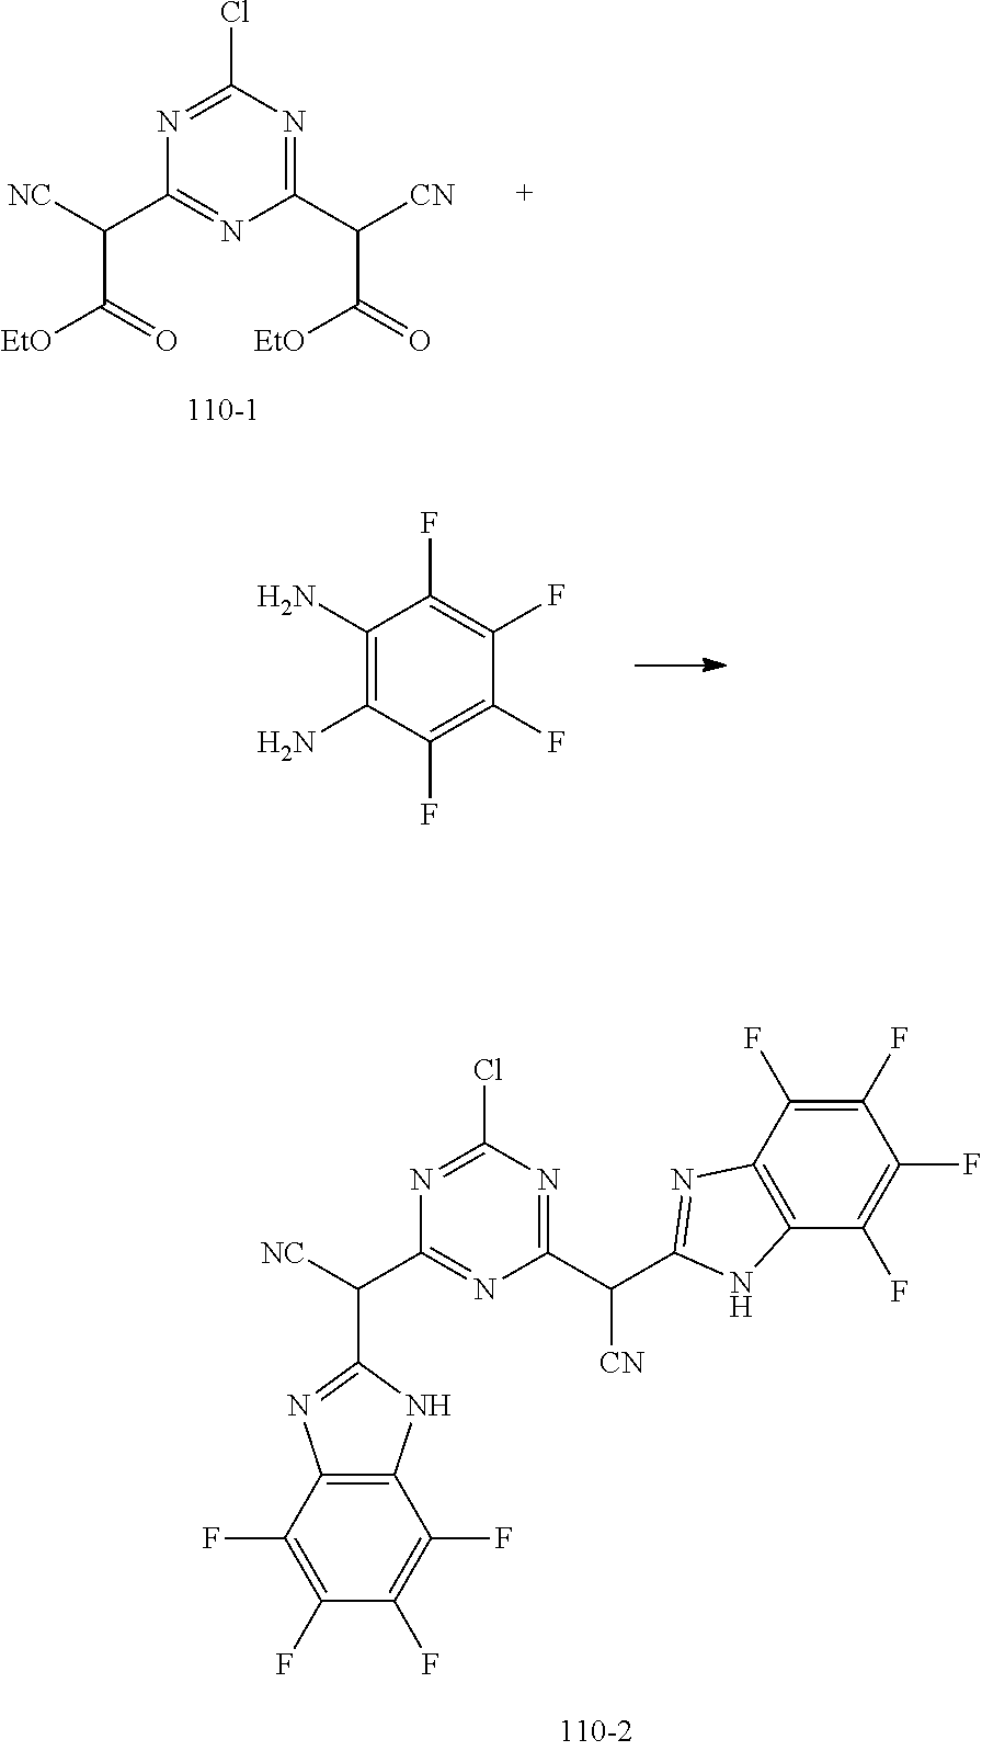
N1=C(C([CN])C(=O)[EtO])N=C(C([NC])C([EtO])=O)N=C1Cl.C1(N)=C(N)C(F)=C(F)C(F)=C1F.C1(Cl)=NC(C(C2=NC3=C(N2)C(F)=C(F)C(F)=C3F)[NC])=NC(C([CN])C2=NC3=C(N2)C(F)=C(F)C(F)=C3F)=N1
